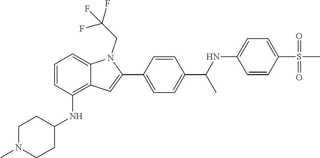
C1=C2C(=C(NC3CCN(C)CC3)C=C1)C=C(C1=CC=C(C(NC3=CC=C(S(C)(=O)=O)C=C3)C)C=C1)N2CC(F)(F)F
